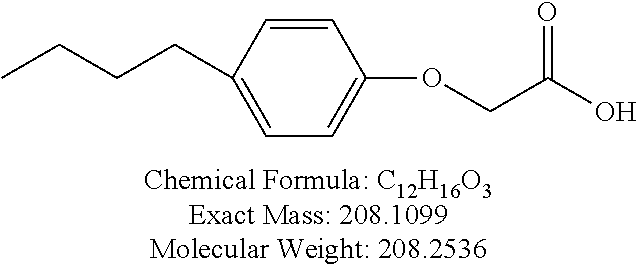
C(C1=CC=C(OCC(O)=O)C=C1)CCC
